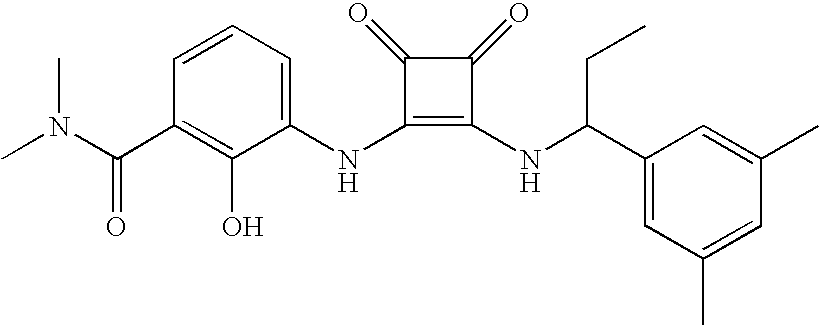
CN(C(C1=C(O)C(NC2=C(NC(C3=CC(C)=CC(C)=C3)CC)C(=O)C2=O)=CC=C1)=O)C
